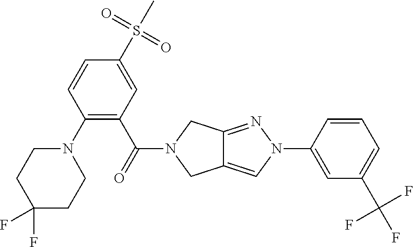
C1(S(C)(=O)=O)=CC(C(=O)N2CC3=CN(C4=CC(C(F)(F)F)=CC=C4)N=C3C2)=C(N2CCC(F)(F)CC2)C=C1
